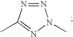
N1=NC(C)=NN1C
